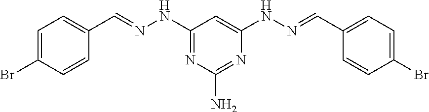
C1=C(Br)C=CC(C=NNC2=NC(N)=NC(NN=CC3=CC=C(Br)C=C3)=C2)=C1
